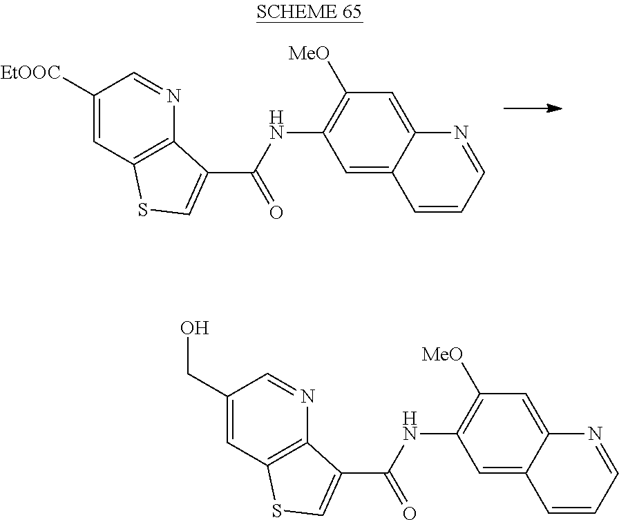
C1([EtOOC])=CC2=C(N=C1)C(C(NC1=C([MeO])C=C3C(=C1)C=CC=N3)=O)=CS2.C1(CO)=CC2=C(N=C1)C(C(NC1=C([MeO])C=C3C(=C1)C=CC=N3)=O)=CS2
